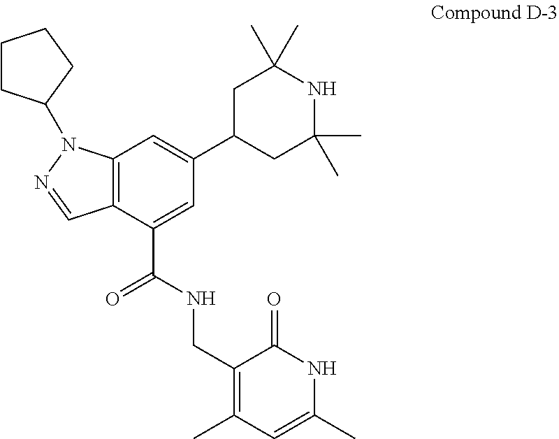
C12=C(C(C(NCC3=C(C)C=C(C)NC3=O)=O)=CC(C3CC(C)(C)NC(C)(C)C3)=C1)C=NN2C1CCCC1
